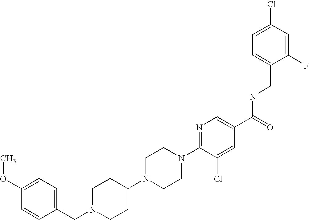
C(N1CCC(N2CCN(C3=NC=C(C(=O)NCC4=CC=C(Cl)C=C4F)C=C3Cl)CC2)CC1)C1=CC=C(OC)C=C1
